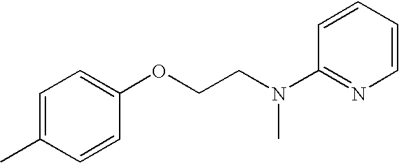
C1=C(C)C=CC(OCCN(C2=NC=CC=C2)C)=C1
